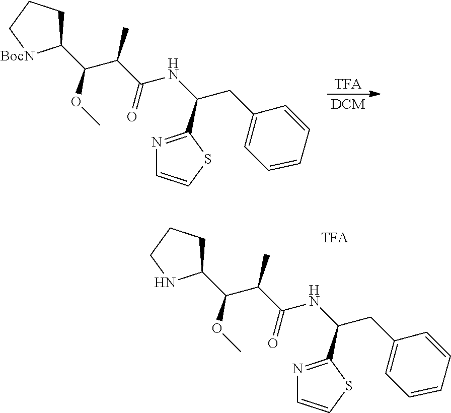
C1(CC(NC(=O)C(C)C(C2CCC[BocN]2)OC)C2=NC=CS2)=CC=CC=C1.[TFA].[DCM].C1(CC(NC(=O)C(C)C(C2CCCN2)OC)C2=NC=CS2)=CC=CC=C1
